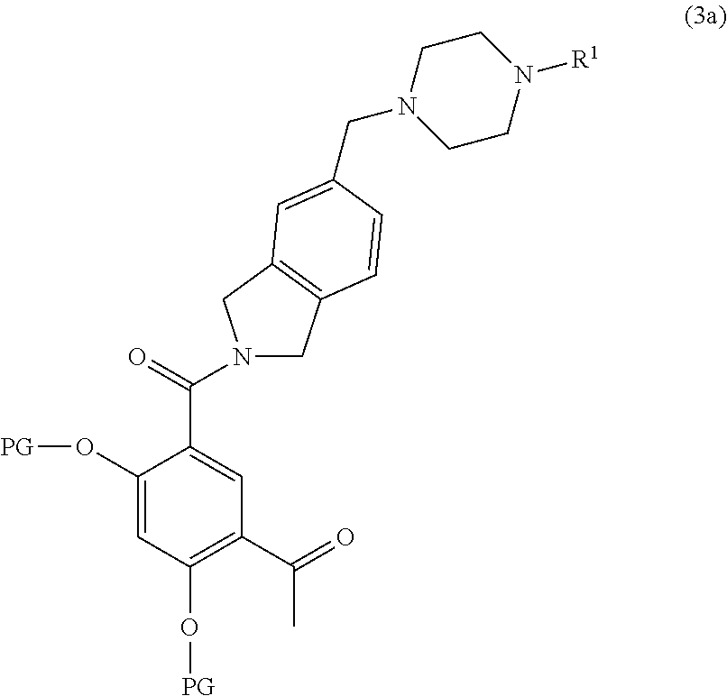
C1(O[PG])=CC(O[PG])=C(C(=O)C)C=C1C(N1CC2=C(C1)C=C(CN1CCN([R1])CC1)C=C2)=O
